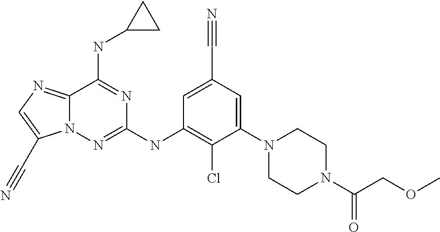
C12=NC=C(C#N)N1N=C(NC1=C(Cl)C(N3CCN(C(COC)=O)CC3)=CC(C#N)=C1)N=C2NC1CC1
